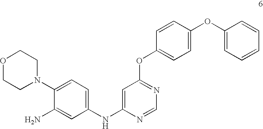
O1CCN(C2=CC=C(NC3=CC(OC4=CC=C(OC5=CC=CC=C5)C=C4)=NC=N3)C=C2N)CC1
